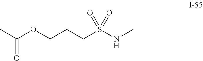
C(OCCCS(=O)(=O)NC)(C)=O
